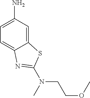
C12=CC(N)=CC=C1N=C(N(C)CCOC)S2
